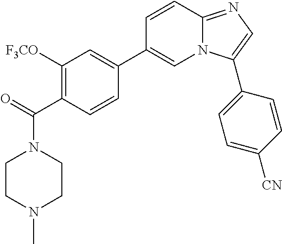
N1(C(=O)C2=C([F3CO])C=C(C3=CN4C(=NC=C4C4=CC=C([CN])C=C4)C=C3)C=C2)CCN(C)CC1
